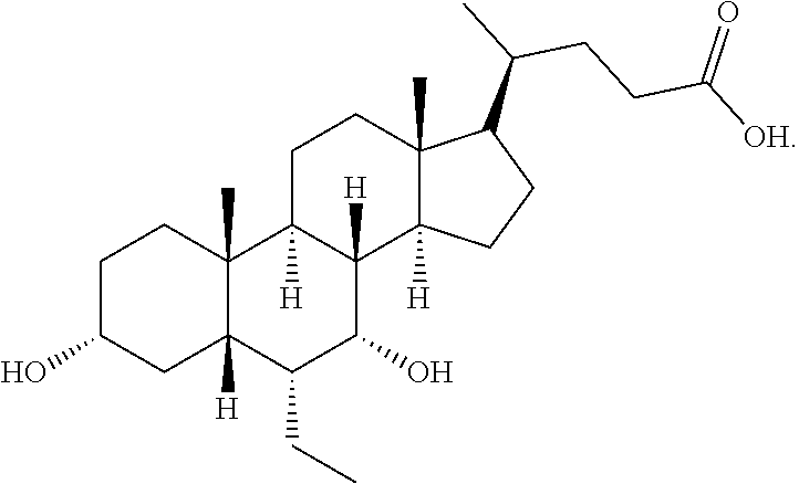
C1C(O)CC2([H])C(C)(C1)C1([H])C([H])(C(O)C2CC)C2([H])C(C)(CC1)C(C(C)CCC([OH])=O)CC2
